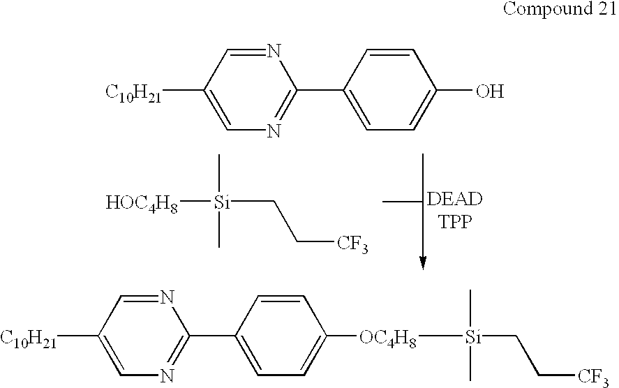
[C10H21]C1=CN=C(C2=CC=C(O)C=C2)N=C1.[HOC4H8][Si](C)(C)CC[CF3].[C10H21]C1=CN=C(C2=CC=C([OC4H8][Si](C)(C)CC[CF3])C=C2)N=C1
